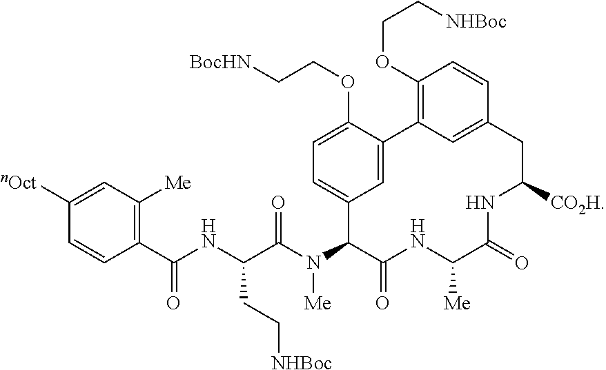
C1([nOct])=CC([Me])=C(C(=O)NC(CC[NHBoc])C(N([Me])C2C(=O)NC([Me])C(=O)NC([CO2H])CC3=CC(=C(OCC[NHBoc])C=C3)C3=CC2=CC=C3OCC[BocHN])=O)C=C1
